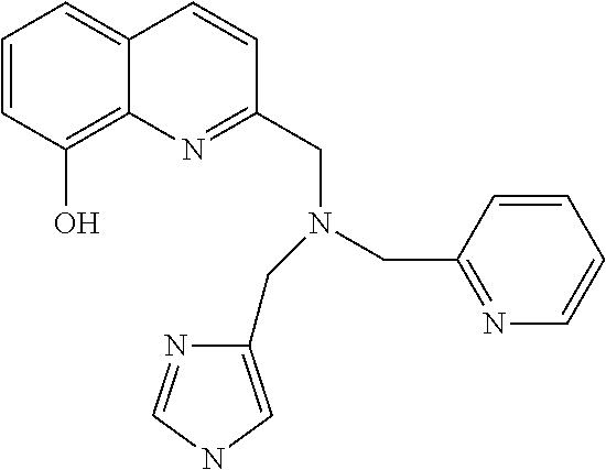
C1=CC(O)=C2C(=C1)C=CC(CN(CC1=CNC=N1)CC1=NC=CC=C1)=N2
